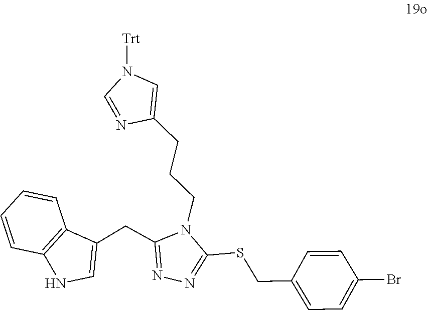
N1=C(SCC2=CC=C(Br)C=C2)N(CCCC2=CN([Trt])C=N2)C(CC2=CNC3=C2C=CC=C3)=N1
